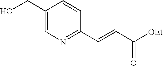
C1(CO)=CN=C(C=CC([OEt])=O)C=C1
